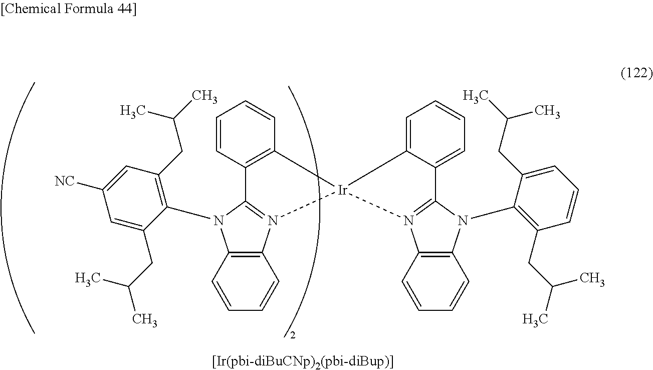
C12=C(C=CC=C1)N(C1=C(CC(C)C)C=C([NC])C=C1CC(C)C)C1=N2[Ir]2(C3=C1C=CC=C3)N1=C(C3=CC=CC=C32)N(C2=C(CC(C)C)C=CC=C2CC(C)C)C2=C1C=CC=C2
